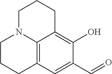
C12=C3C=C(C=O)C(O)=C1CCCN2CCC3
